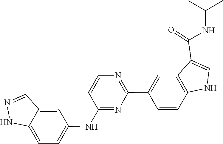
C1=NNC2=CC=C(NC3=NC(C4=CC5=C(NC=C5C(NC(C)C)=O)C=C4)=NC=C3)C=C12
